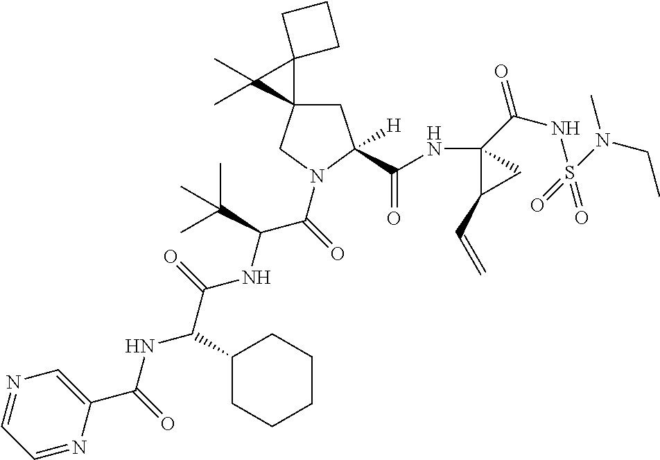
C1=NC(C(NC(C(NC(C(=O)N2CC3(CC2(C(=O)NC2(C(=O)NS(=O)(=O)N(CC)C)C(C=C)C2)[H])C2(C3(C)C)CCC2)C(C)(C)C)=O)C2CCCCC2)=O)=CN=C1
